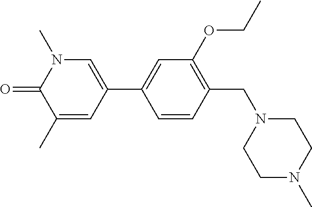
O=C1N(C)C=C(C2=CC(OCC)=C(CN3CCN(C)CC3)C=C2)C=C1C
